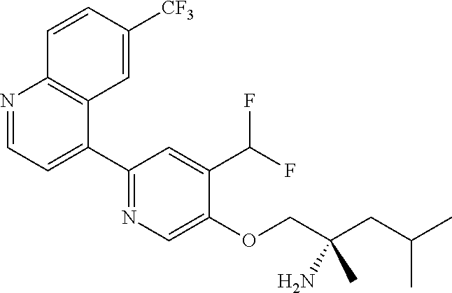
N1=CC=C(C2=NC=C(OCC(CC(C)C)(N)C)C(C(F)F)=C2)C2=C1C=CC([CF3])=C2
